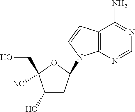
C12=C(N=CN=C1N)N(C1CC(O)C(CO)([NC])O1)C=C2
